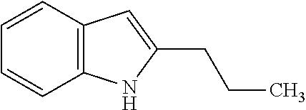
C12=C(C=CC=C1)C=C(CCC)N2
